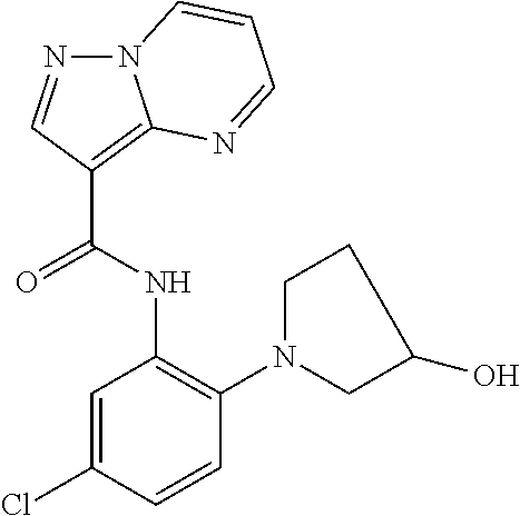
N12N=CC(C(=O)NC3=C(N4CCC(O)C4)C=CC(Cl)=C3)=C1N=CC=C2
